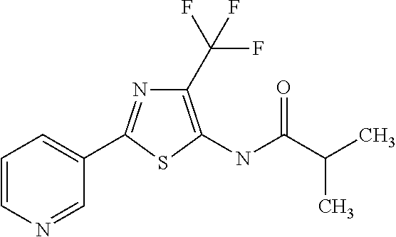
C1=CN=CC(C2=NC(C(F)(F)F)=C(NC(=O)C(C)C)S2)=C1
